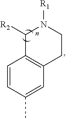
C1=CC(C)=CC2=C1C([R2])N([R1])CC2
